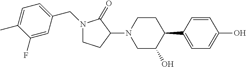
N1(CC2=CC=C(C)C(F)=C2)CCC(N2CC(O)C(C3=CC=C(O)C=C3)CC2)C1=O
